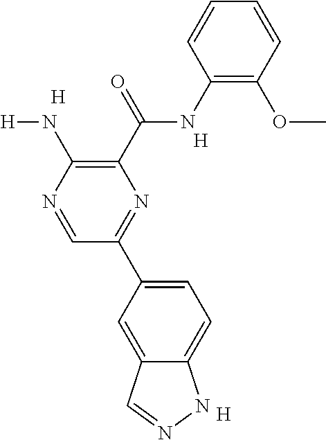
C1(NC(C2=C(N[H])N=CC(C3=CC=C4C(=C3)C=NN4)=N2)=O)=C(OC)C=CC=C1.[H].[H].[H]
